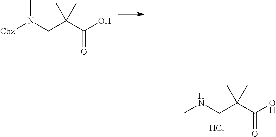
N(CC(C(O)=O)(C)C)([Cbz])C.N(CC(C(O)=O)(C)C)C.Cl
